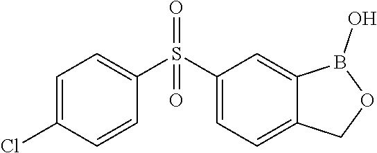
C1(S(C2=CC=C(Cl)C=C2)(=O)=O)=CC=C2C(=C1)B(O)OC2
